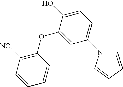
C1(O)=CC=C(N2C=CC=C2)C=C1OC1=C([NC])C=CC=C1
